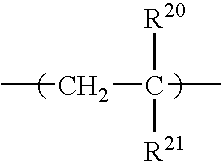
CCC([R20])([R21])C
